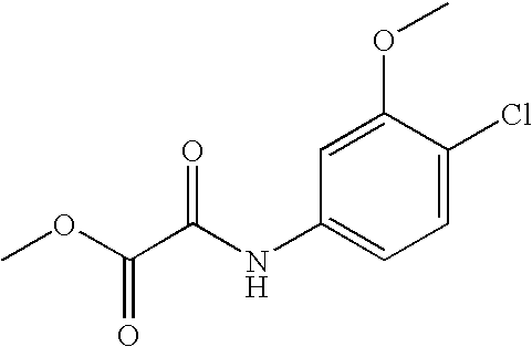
C1=C(Cl)C(OC)=CC(NC(C(=O)OC)=O)=C1
